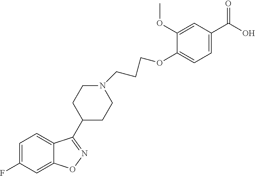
C1(OC)=CC(C(O)=O)=CC=C1OCCCN1CCC(C2=NOC3=CC(F)=CC=C32)CC1
